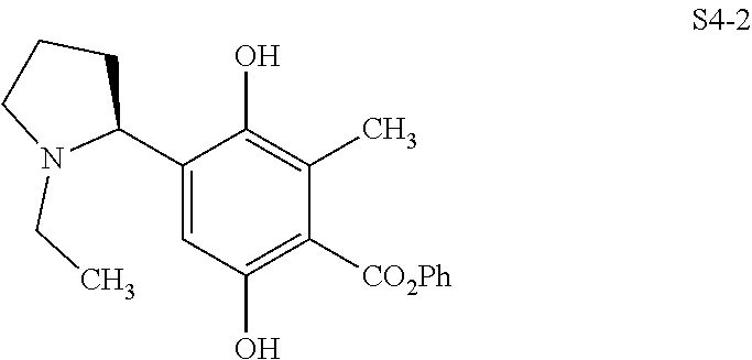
C1(C2CCCN2CC)=CC(O)=C([CO2Ph])C(C)=C1O
